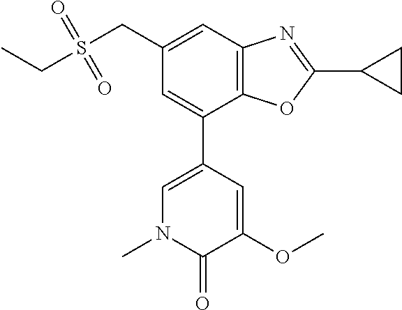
C12=C(C=C(CS(CC)(=O)=O)C=C1C1=CN(C)C(=O)C(OC)=C1)N=C(C1CC1)O2
